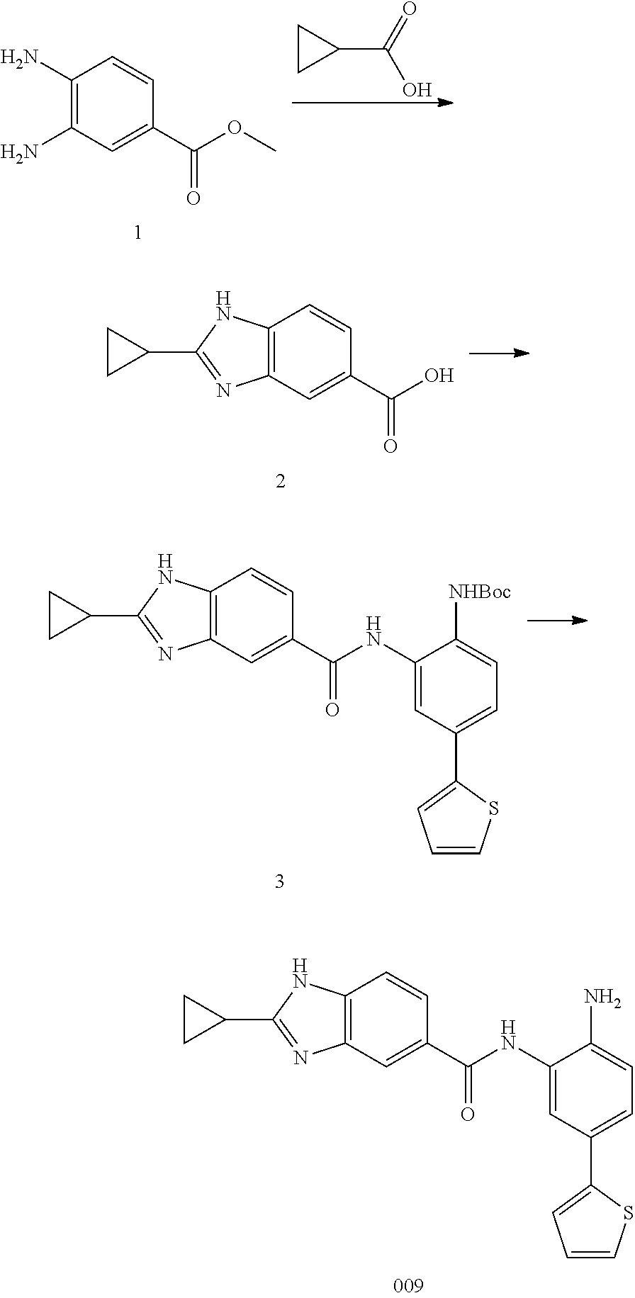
C12=C(C=C(C(NC3=CC(C4=CC=CS4)=CC=C3N)=O)C=C1)N=C(C1CC1)N2.C1(N)=C(N)C=C(C(OC)=O)C=C1.C1CC1C(=O)O.C12=C(C=C(C(O)=O)C=C1)N=C(C1CC1)N2.C12=C(C=C(C(NC3=CC(C4=CC=CS4)=CC=C3[NHBoc])=O)C=C1)N=C(C1CC1)N2
